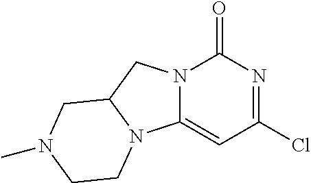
N12C(=CC(Cl)=NC1=O)N1C(C2)CN(C)CC1
